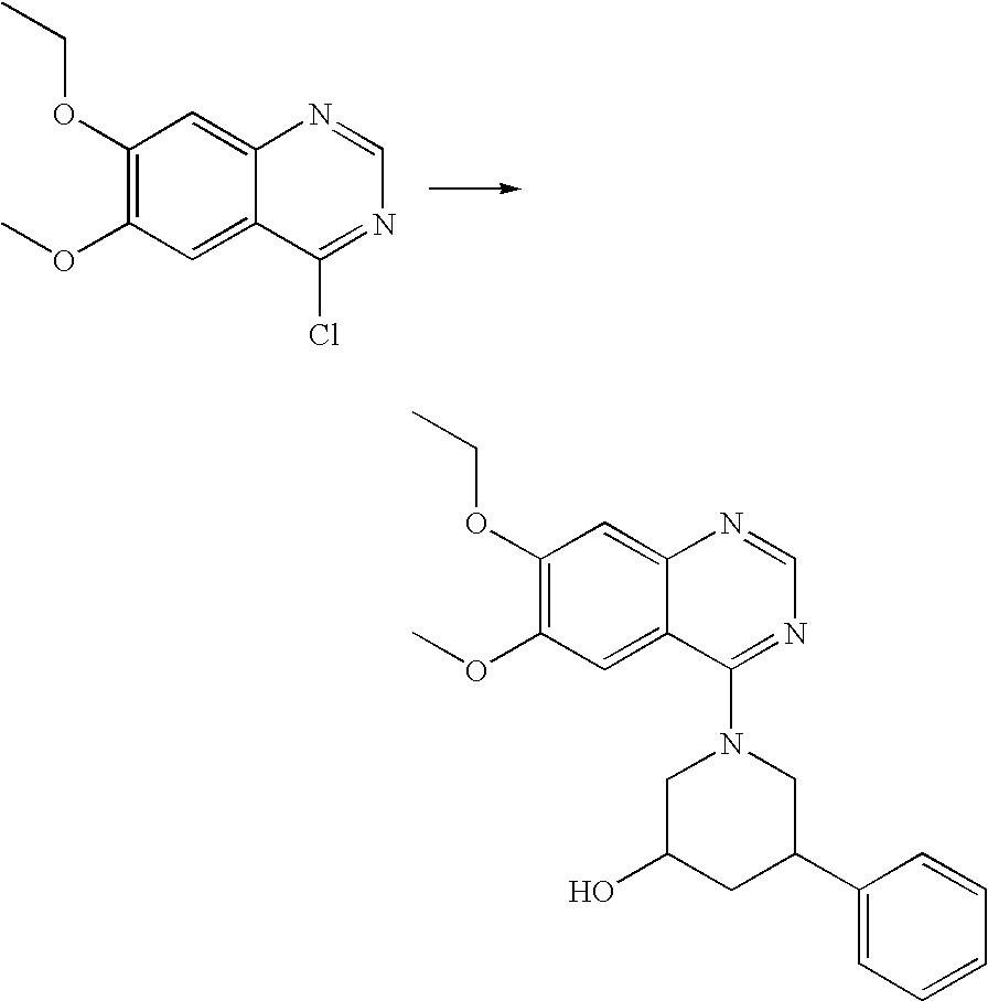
C1(OCC)=C(OC)C=C2C(=C1)N=CN=C2Cl.C1(OCC)=C(OC)C=C2C(=C1)N=CN=C2N1CC(O)CC(C2=CC=CC=C2)C1
